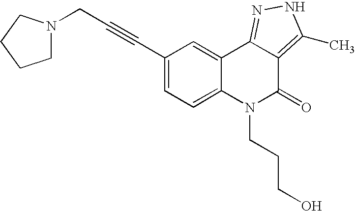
C(#CCN1CCCC1)C1=CC=C2C(=C1)C1=NNC(C)=C1C(=O)N2CCCO
